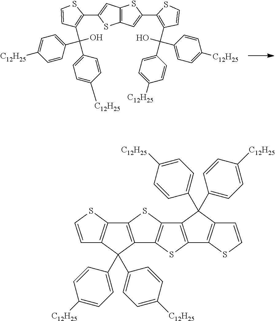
C12=C(C=C(C3=C(C(O)(C4=CC=C([C12H25])C=C4)C4=CC=C([C12H25])C=C4)C=CS3)S1)SC(C1=C(C(C3=CC=C([C12H25])C=C3)(O)C3=CC=C([C12H25])C=C3)C=CS1)=C2.C1=CSC2=C1C(C1=CC=C([C12H25])C=C1)(C1=CC=C([C12H25])C=C1)C1=C2SC2=C1SC1=C2C(C2=CC=C([C12H25])C=C2)(C2=CC=C([C12H25])C=C2)C2=C1SC=C2
